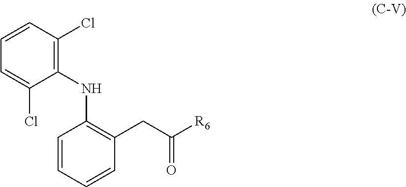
C1(NC2=C(CC([R6])=O)C=CC=C2)=C(Cl)C=CC=C1Cl
